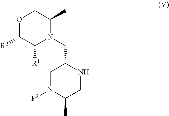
O1C([R2])C([R1])N(CC2CN([P2])C(C)CN2)C(C)C1
